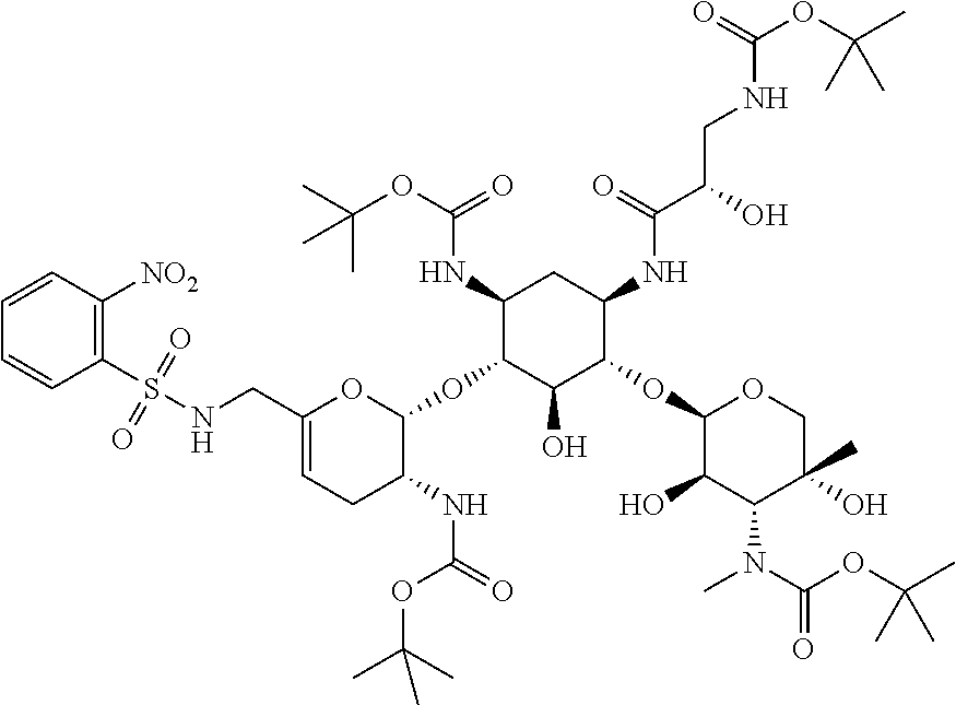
C1(NC(OC(C)(C)C)=O)C(OC2OC(CNS(C3=C([NO2])C=CC=C3)(=O)=O)=CCC2NC(=O)OC(C)(C)C)C(O)C(OC2C(O)C(N(C(OC(C)(C)C)=O)C)C(C)(O)CO2)C(NC(C(O)CNC(OC(C)(C)C)=O)=O)C1
